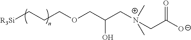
[R3Si]CCCOCC(C[N+](CC([O-])=O)(C)C)O
